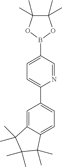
C1=C2C(=CC=C1C1=CC=C(B3OC(C)(C)C(C)(C)O3)C=N1)C(C)(C)C(C)(C)C2(C)C
